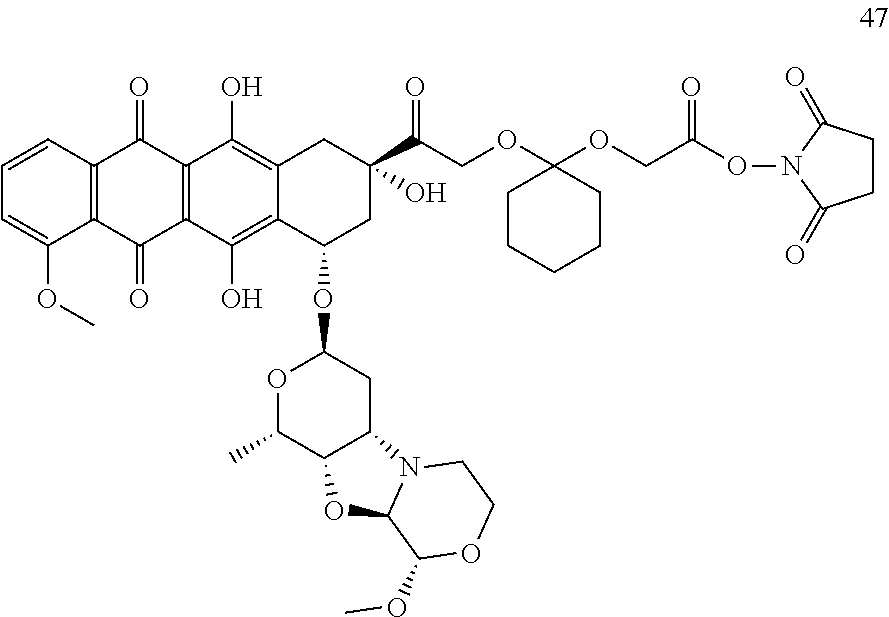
O=C(C1(O)CC2=C(O)C3=C(C(O)=C2C(OC2OC(C)C4C(C2)N2C(O4)C(OC)OCC2)C1)C(=O)C1=C(C3=O)C=CC=C1OC)COC1(OCC(ON2C(=O)CCC2=O)=O)CCCCC1
